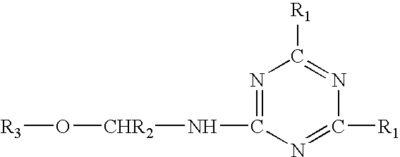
N1=C(N[CHR2]O[R3])N=C([R1])N=C1[R1]
